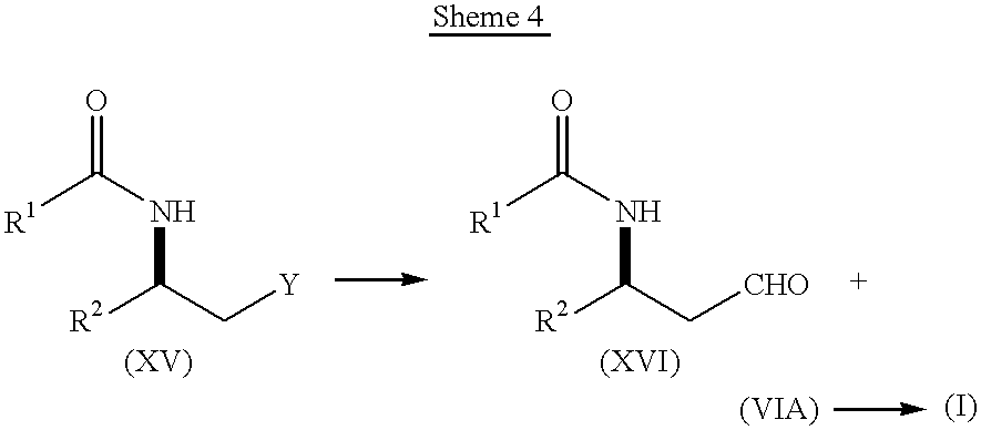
[R1]C(NC([R2])C[Y])=O.[R1]C(NC([R2])C[CHO])=O
